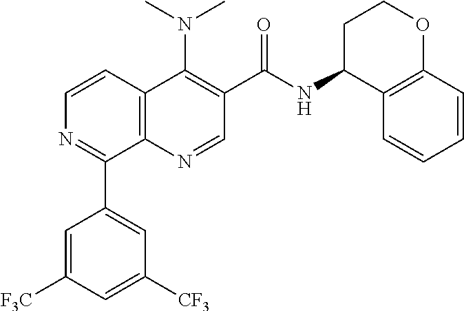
C12=C(N=CC(C(=O)NC3C4=C(OCC3)C=CC=C4)=C1N(C)C)C(C1=CC([CF3])=CC([F3C])=C1)=NC=C2
